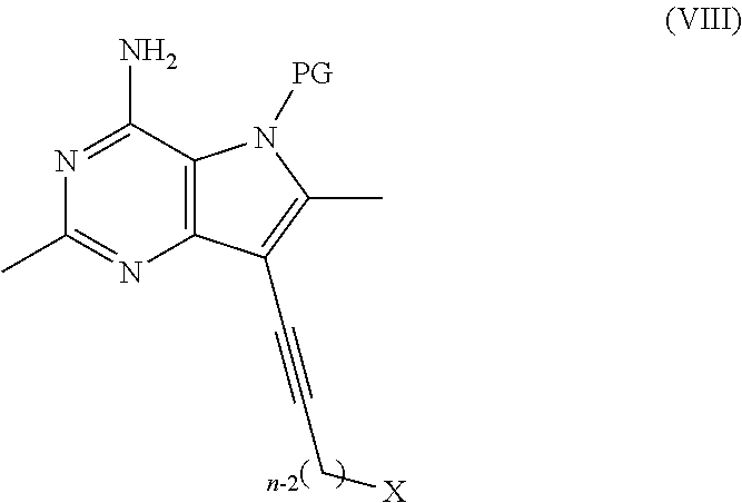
C12=C(C(N)=NC(C)=N1)N([PG])C(C)=C2C#CC[X]
